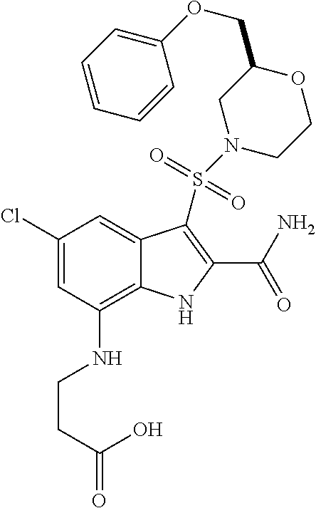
C1(Cl)=CC(NCCC(O)=O)=C2C(=C1)C(S(=O)(N1CCOC(COC3=CC=CC=C3)C1)=O)=C(C(N)=O)N2
